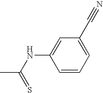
CC(NC1=CC(C#N)=CC=C1)=S
